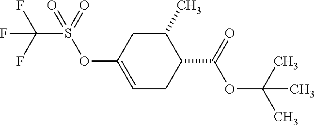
C1(C)CC(OS(C(F)(F)F)(=O)=O)=CCC1C(=O)OC(C)(C)C
